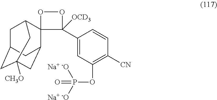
C1(C2([OCD3])OOC23C2CC4([CH3O])CC(CC3C4)C2)=CC(OP([Na+ -O])([Na+ -O])=O)=C([CN])C=C1
